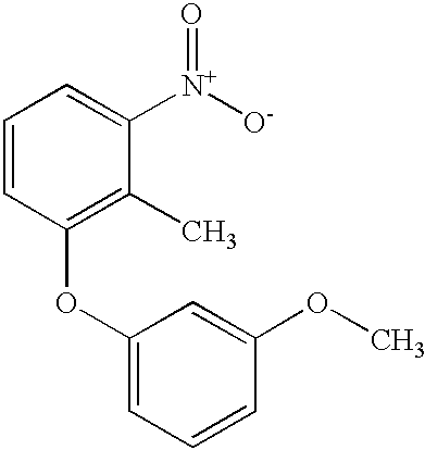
C1=CC(OC2=CC=CC(OC)=C2)=C(C)C([N+]([O-])=O)=C1
